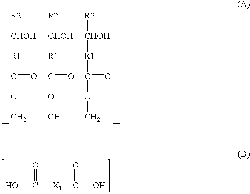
[R2][CHOH][R1]C(=O)OCC(OC([R1][CHOH][R2])=O)COC([R1][CHOH][R2])=O.OC([X1]C(O)=O)=O
